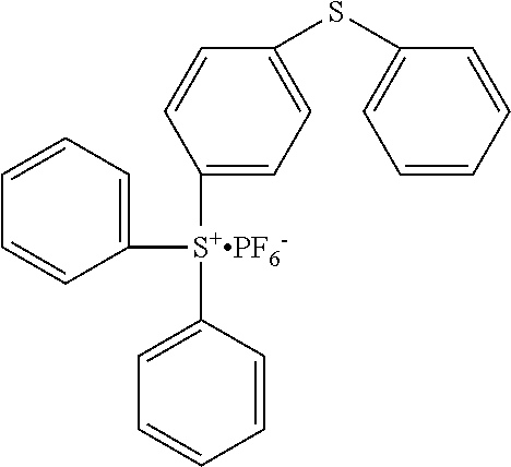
C1([S+PF6-](C2=CC=CC=C2)C2=CC=C(SC3=CC=CC=C3)C=C2)=CC=CC=C1
